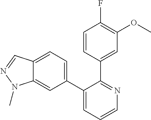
C12=CC=C(C3=CC=CN=C3C3=CC(OC)=C(F)C=C3)C=C1N(C)N=C2
